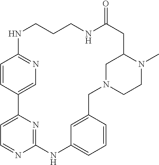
C1=C2C=CC(=N1)NCCCNC(=O)CC1N(C)CCN(CC3=CC(=CC=C3)NC3=NC2=CC=N3)C1
